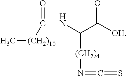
C(NC(C([OH])=O)[(CH2)4]N=C=S)([(CH2)10]C)=O
